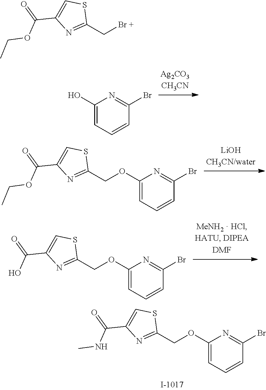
C1(O)=CC=CC(Br)=N1.C1(OCC2=NC(C(=O)OCC)=CS2)=CC=CC(Br)=N1.C1(OCC2=NC(C(=O)O)=CS2)=CC=CC(Br)=N1.C1(OCC2=NC(C(=O)NC)=CS2)=CC=CC(Br)=N1.C([Br +])C1=NC(C(=O)OCC)=CS1
